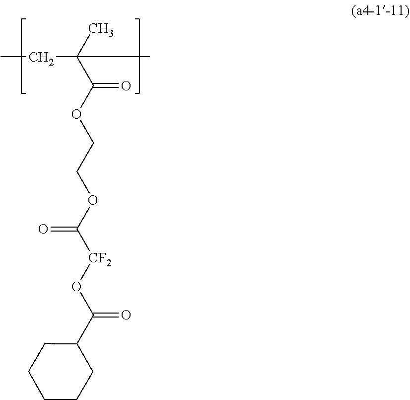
CCC(C)(C)C(OCCOC([CF2]OC(=O)C1CCCCC1)=O)=O
